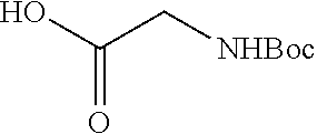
C(=O)(O)C[NHBoc]
